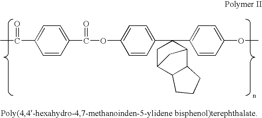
CC(C1=CC=C(C(OC2=CC=C(C3(C4=CC=C(OC)C=C4)CC4C5C(C3C4)CCC5)C=C2)=O)C=C1)=O
